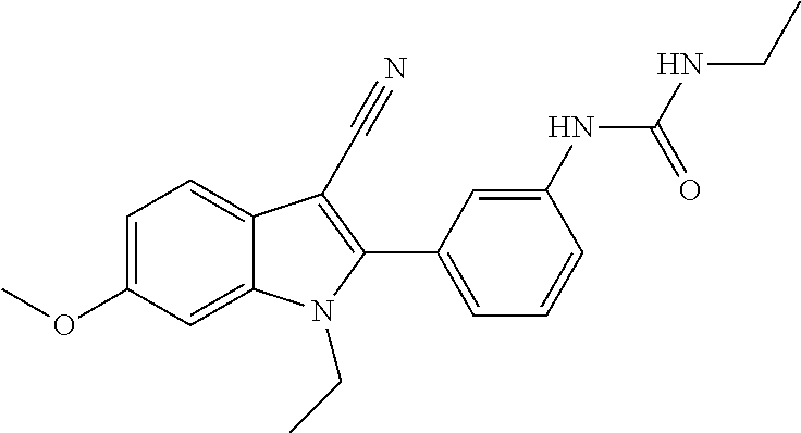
C1=C2C(=CC=C1OC)C(C#N)=C(C1=CC=CC(NC(NCC)=O)=C1)N2CC
